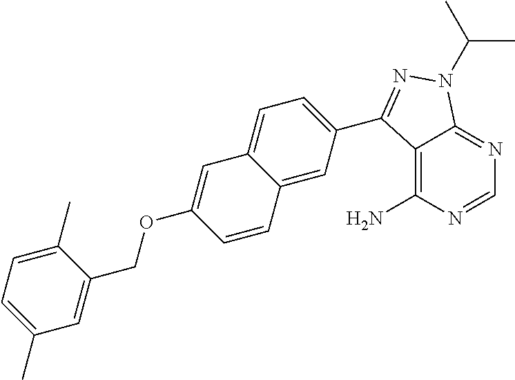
C12=C(N)N=CN=C1N(C(C)C)N=C2C1=CC=C2C(=C1)C=CC(OCC1=CC(C)=CC=C1C)=C2
